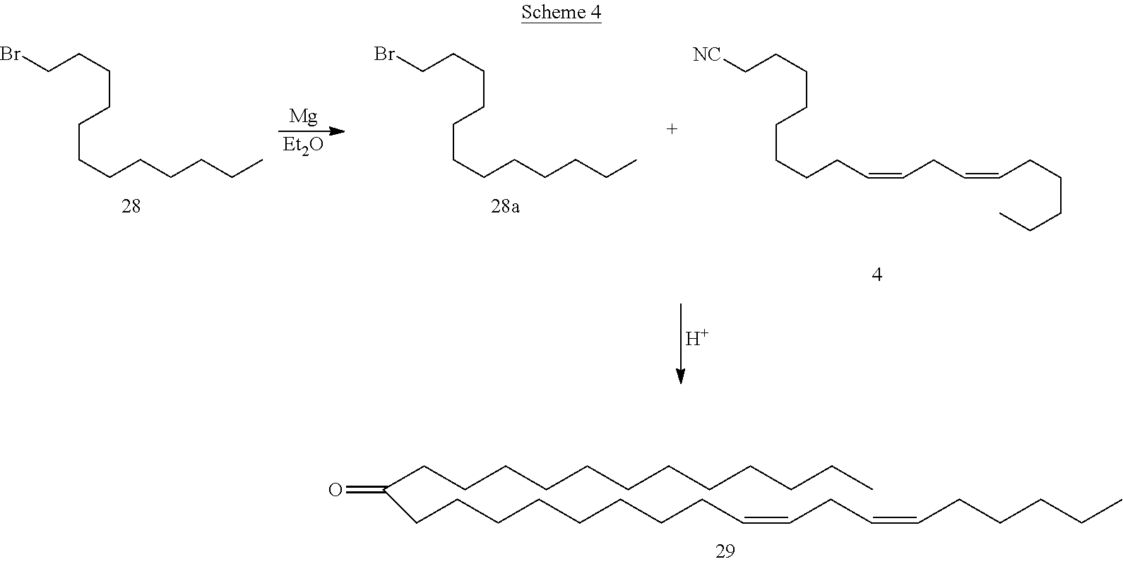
C(CCCCCCCCCCCC)(CCCCCCCCC=CCC=CCCCCC)=O.[Mg].[Et2O].BrCCCCCCCCCCCC.BrCCCCCCCCCCCC.[NC]CCCCCCCCC=CCC=CCCCCC.[H]
